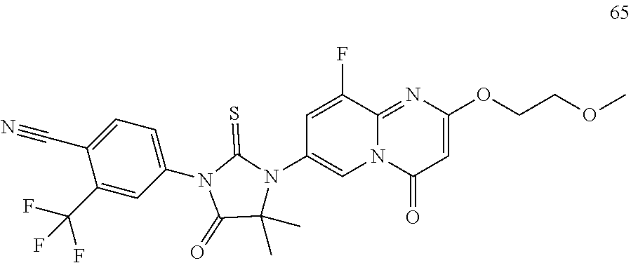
C1(C(F)(F)F)=CC(N2C(=O)C(C)(C)N(C3=CN4C(=NC(OCCOC)=CC4=O)C(F)=C3)C2=S)=CC=C1C#N
